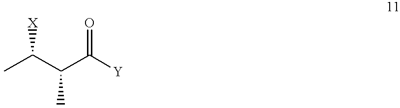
CC(C(C([Y])=O)C)[X]
